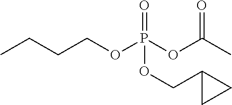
CCCCOP(OC(C)=O)(=O)OCC1CC1
